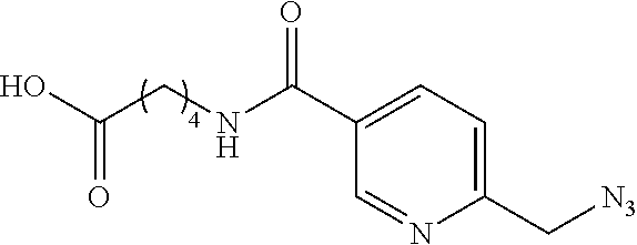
C1(C(NCC(O)=O)=O)=CC=C(C[N3])N=C1
